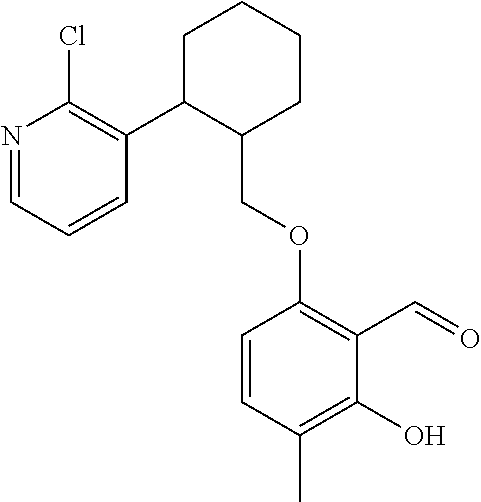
C1C(C2=C(Cl)N=CC=C2)C(COC2=C(C=O)C(O)=C(C)C=C2)CCC1
